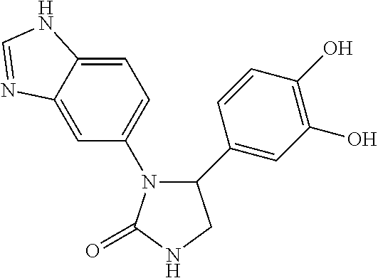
C1(C2=CC(O)=C(O)C=C2)N(C2=CC=C3C(=C2)N=CN3)C(=O)NC1
